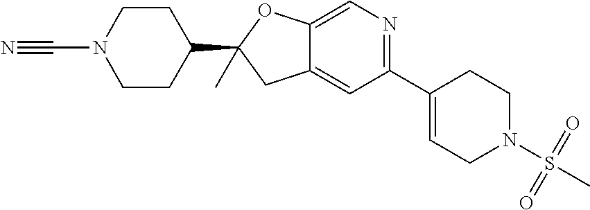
N#CN1CCC(C2(C)CC3=CC(C4=CCN(S(C)(=O)=O)CC4)=NC=C3O2)CC1
